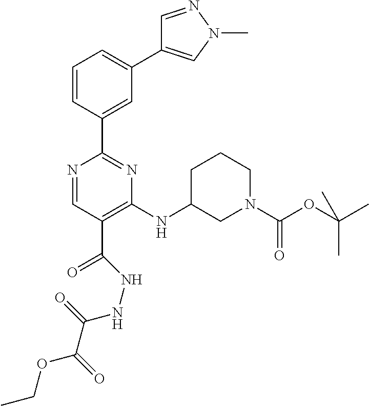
N1=CC(C(=O)NNC(C(=O)OCC)=O)=C(NC2CN(C(OC(C)(C)C)=O)CCC2)N=C1C1=CC(C2=CN(C)N=C2)=CC=C1
